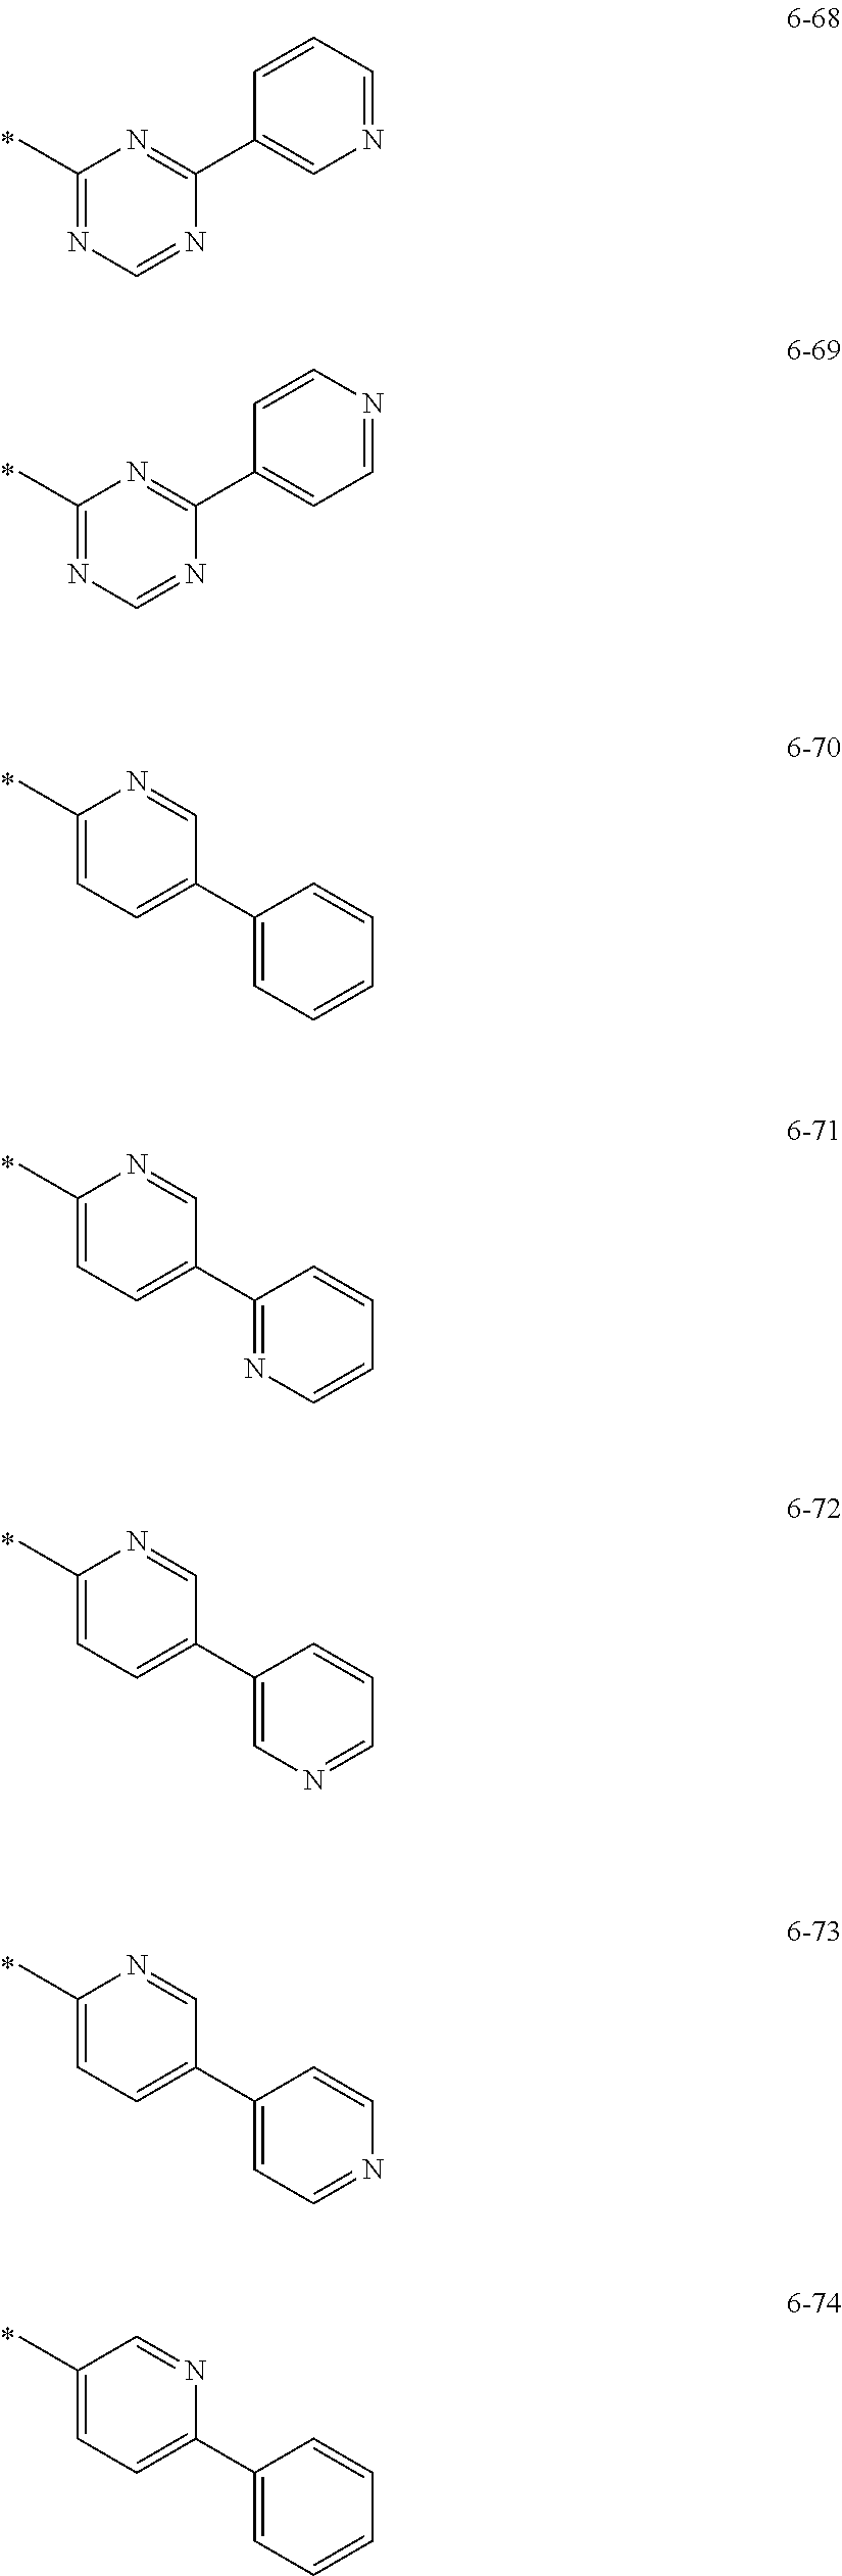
C1(C)=NC=NC(C2=CN=CC=C2)=N1.C1(C)=NC=NC(C2=CC=NC=C2)=N1.C1(C)=CC=C(C2=CC=CC=C2)C=N1.C1(C)=CC=C(C2=NC=CC=C2)C=N1.C1(C)=CC=C(C2=CN=CC=C2)C=N1.C1(C)=CC=C(C2=CC=NC=C2)C=N1.C1(C)=CC=C(C2=CC=CC=C2)N=C1
